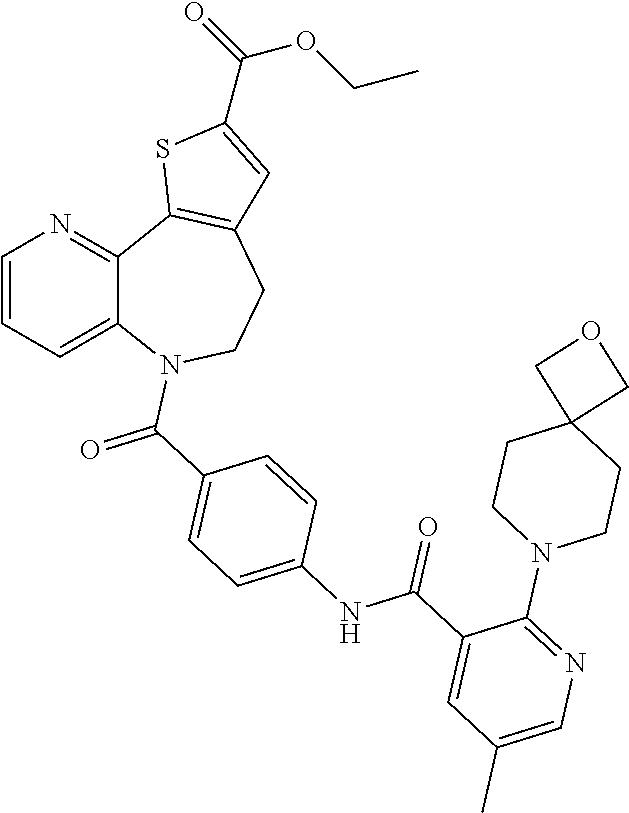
C1=CC=C2C(=N1)C1=C(CCN2C(C2=CC=C(NC(C3=CC(C)=CN=C3N3CCC4(CC3)COC4)=O)C=C2)=O)C=C(C(OCC)=O)S1
